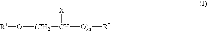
[R1]O[(CH2]C([O)n][R2])[X]
